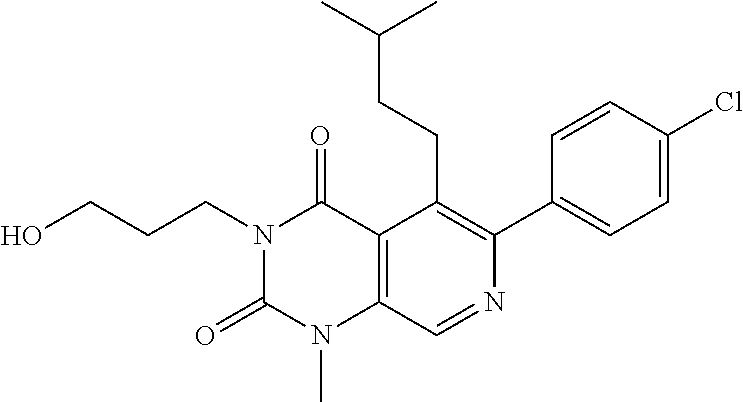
C12=C(C=NC(C3=CC=C(Cl)C=C3)=C1CCC(C)C)N(C)C(=O)N(CCCO)C2=O
